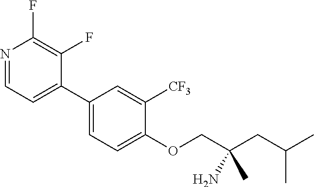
N1=CC=C(C2=CC=C(OCC(CC(C)C)(N)C)C([CF3])=C2)C(F)=C1F
